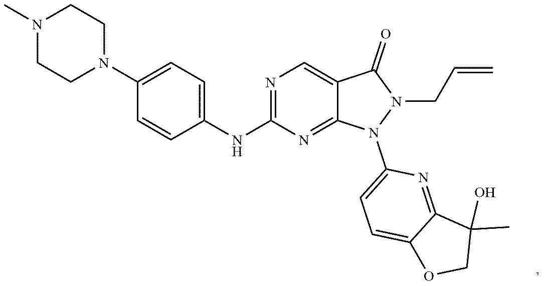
C1(N2CCN(C)CC2)=CC=C(NC2=NC=C3C(=N2)N(C2=CC=C4C(=N2)C(C)(O)CO4)N(CC=C)C3=O)C=C1
